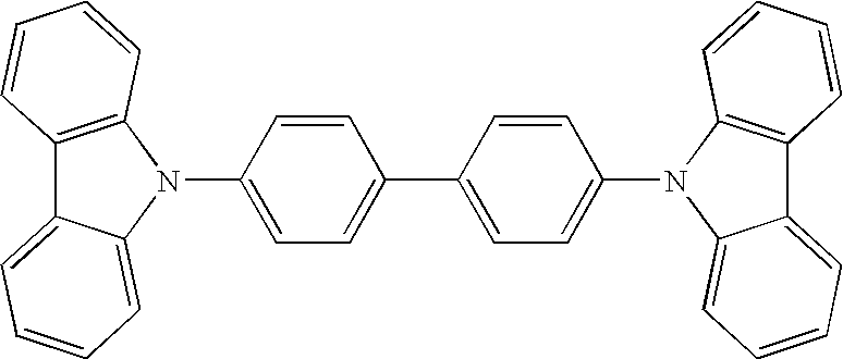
C1=C(N2C3=C(C4=CC=CC=C24)C=CC=C3)C=CC(C2=CC=C(N3C4=CC=CC=C4C4=C3C=CC=C4)C=C2)=C1
